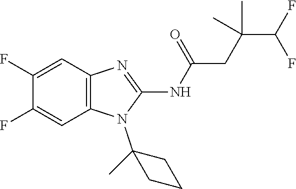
C1(F)=CC2=C(C=C1F)N(C1(C)CCC1)C(NC(=O)CC(C(F)F)(C)C)=N2
